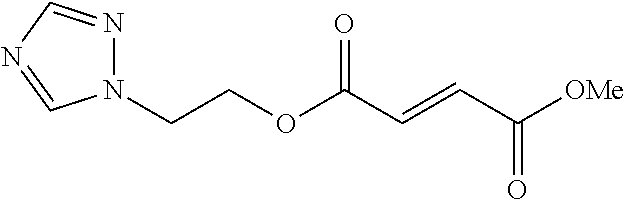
N1(CCOC(C=CC([OMe])=O)=O)N=CN=C1
